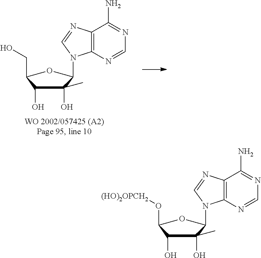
C1(O)(C)C(O)C(O[(HO)2OPCH2])OC1N1C2=C(N=C1)C(N)=NC=N2.C1(O)(C)C(O)C(CO)OC1N1C2=C(N=C1)C(N)=NC=N2
